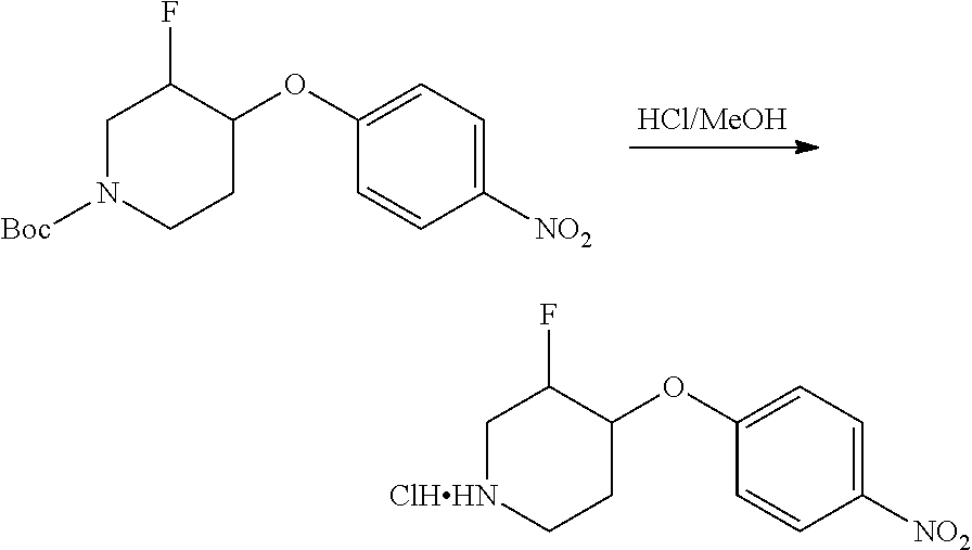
C1N([Boc])CCC(OC2=CC=C([NO2])C=C2)C1F.C1[ClHHN]CCC(OC2=CC=C([NO2])C=C2)C1F
